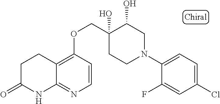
C1(N2CC(O)C(O)(COC3=C4C(=NC=C3)NC(=O)CC4)CC2)=CC=C(Cl)C=C1F
